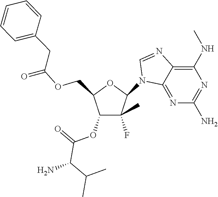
C1(N2C3=NC(N)=NC(NC)=C3N=C2)C(F)(C)C(OC(=O)C(C(C)C)N)C(COC(=O)CC2=CC=CC=C2)O1
